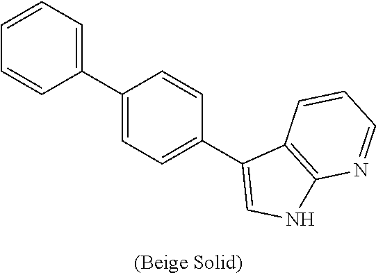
C1=CC=C(C2=CC=C(C3=CNC4=C3C=CC=N4)C=C2)C=C1
